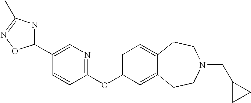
C1(OC2=CC=C3C(=C2)CCN(CC2CC2)CC3)=NC=C(C2=NC(C)=NO2)C=C1
